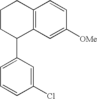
C12=C(C=C([OMe])C=C1)C(C1=CC=CC(Cl)=C1)CCC2
